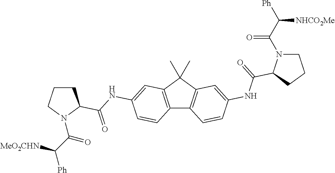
C12=C(C(C)(C)C3=C1C=CC(NC(=O)C1N(C(C([Ph])[NHCO2Me])=O)CCC1)=C3)C=C(NC(=O)C1CCCN1C(C([MeO2CHN])[Ph])=O)C=C2
